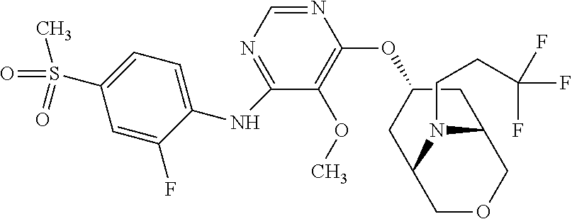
N1=CN=C(NC2=CC=C(S(=O)(C)=O)C=C2F)C(OC)=C1OC1CC2N(CCC(F)(F)F)C(COC2)C1
